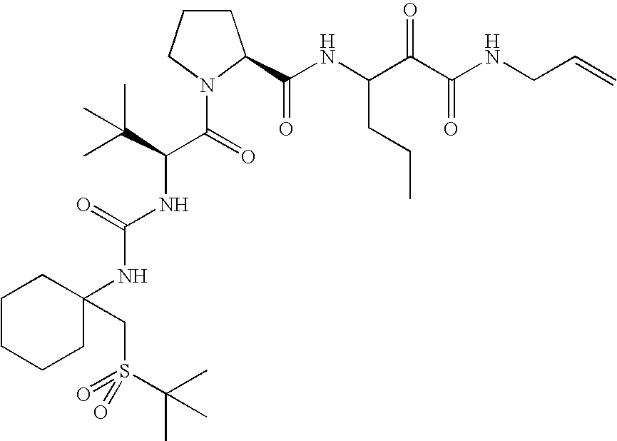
C1CCN(C(=O)C(C(C)(C)C)NC(NC2(CS(=O)(C(C)(C)C)=O)CCCCC2)=O)C1C(NC(C(C(NCC=C)=O)=O)CCC)=O
